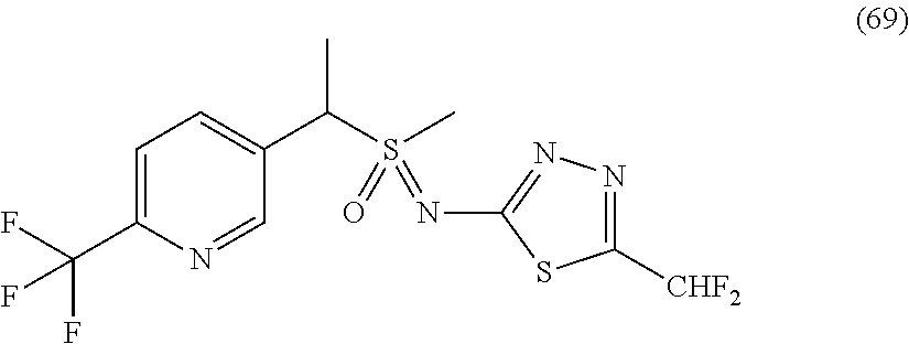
C1=C(C(F)(F)F)N=CC(C(S(C)(=O)=NC2=NN=C([CHF2])S2)C)=C1
